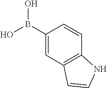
C1(B(O)O)=CC2=C(C=C1)NC=C2
